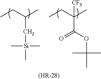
CCC(C)C[Si](C)(C)C.CCC(C)([CF3])C(OC(C)(C)C)=O.[(HR-28)]
